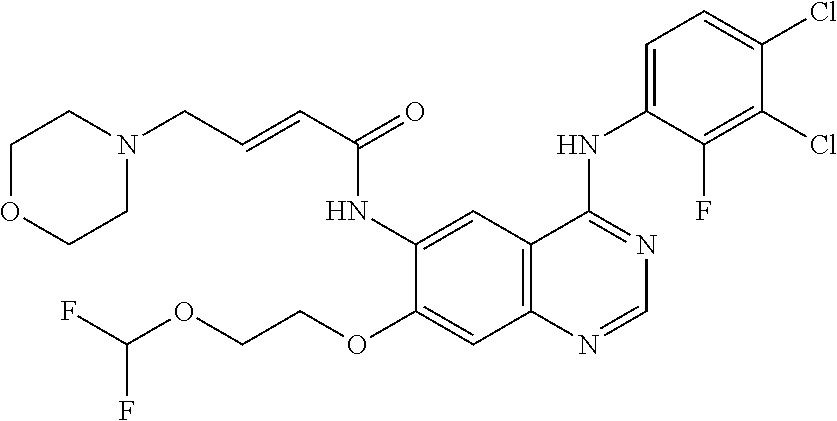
FC(OCCOC1=CC2=C(C=C1NC(C=CCN1CCOCC1)=O)C(NC1=CC=C(Cl)C(Cl)=C1F)=NC=N2)F
